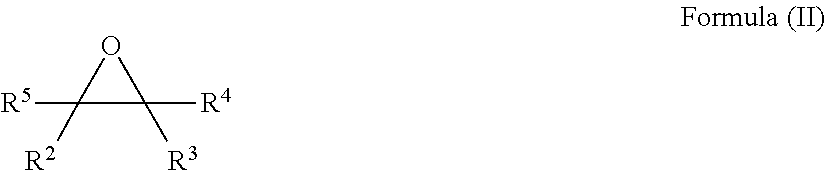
[R5]C1([R2])C([R4])([R3])O1
